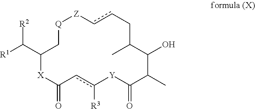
[R1]C(C1C[Q][Z]ccCC(C)C(O)C(C)C(=O)[Y]c([R3])cC(=O)[X]1)[R2]
